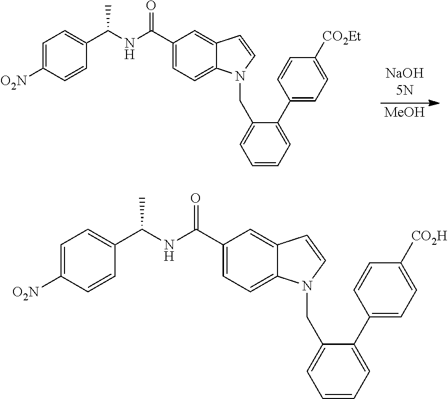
C1(C(NC(C2=CC=C([O2N])C=C2)C)=O)=CC=C2C(=C1)C=CN2CC1=CC=CC=C1C1=CC=C([CO2Et])C=C1.[MeOH].C1(C(NC(C2=CC=C([O2N])C=C2)C)=O)=CC=C2C(=C1)C=CN2CC1=CC=CC=C1C1=CC=C([CO2H])C=C1
